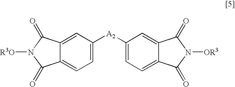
C12=CC([A2]C3=CC=C4C(=O)N([OR3])C(=O)C4=C3)=CC=C1C(=O)N([R3O])C2=O
